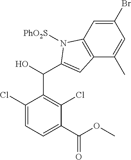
C1(Cl)=CC=C(C(OC)=O)C(Cl)=C1C(C1=CC2=C(C=C(Br)C=C2C)N1[PhO2S])O
